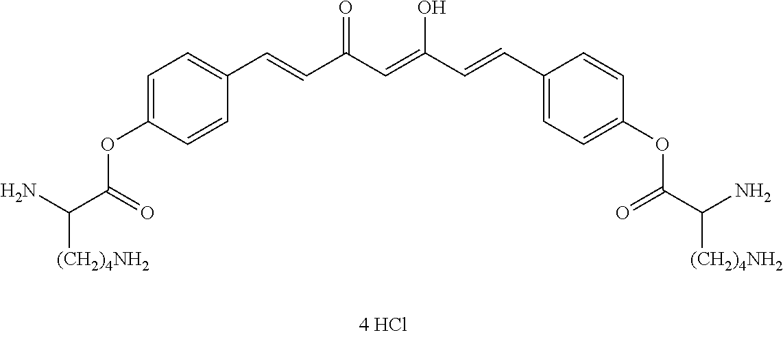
C1=C(OC(C(N)[(CH2)4NH2])=O)C=CC(C=CC(C=C(O)C=CC2=CC=C(OC(C(N)[(CH2)4NH2])=O)C=C2)=O)=C1
